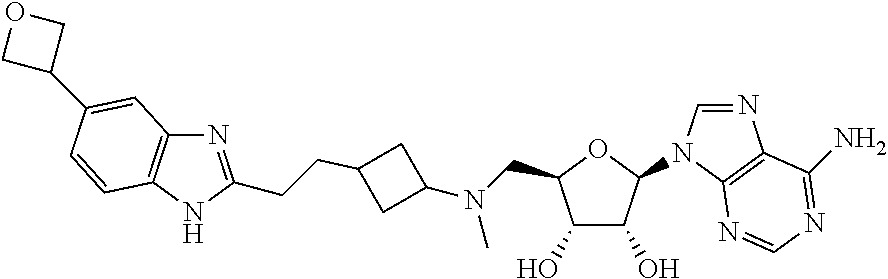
C1(O)C(O)C(N2C=NC3=C2N=CN=C3N)OC1CN(C1CC(CCC2=NC3=C(N2)C=CC(C2COC2)=C3)C1)C
